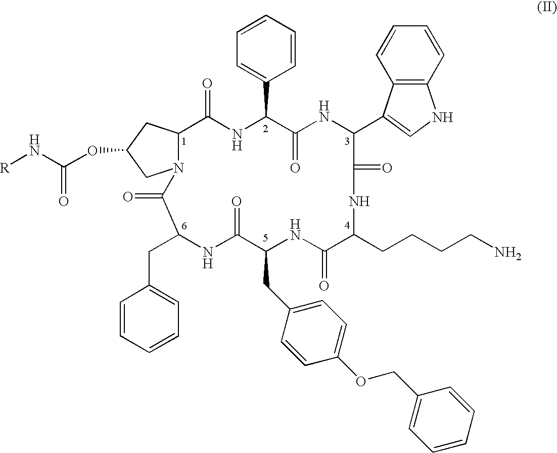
[R]NC(OC1CN2C(C1)C(=O)NC(C1=CC=CC=C1)C(=O)NC(C1=CNC3=C1C=CC=C3)C(=O)NC(CCCCN)C(=O)NC(CC1=CC=C(OCC3=CC=CC=C3)C=C1)C(=O)NC(CC1=CC=CC=C1)C2=O)=O
